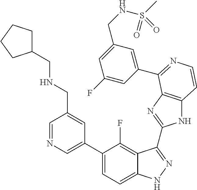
C1=C(C2=CC=C3C(=C2F)C(C2=NC4=C(N2)C=CN=C4C2=CC(CNS(C)(=O)=O)=CC(F)=C2)=NN3)C=C(CNCC2CCCC2)C=N1
